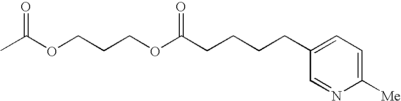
O(C(CCCCC1=CC=C([Me])N=C1)=O)CCCOC(C)=O
